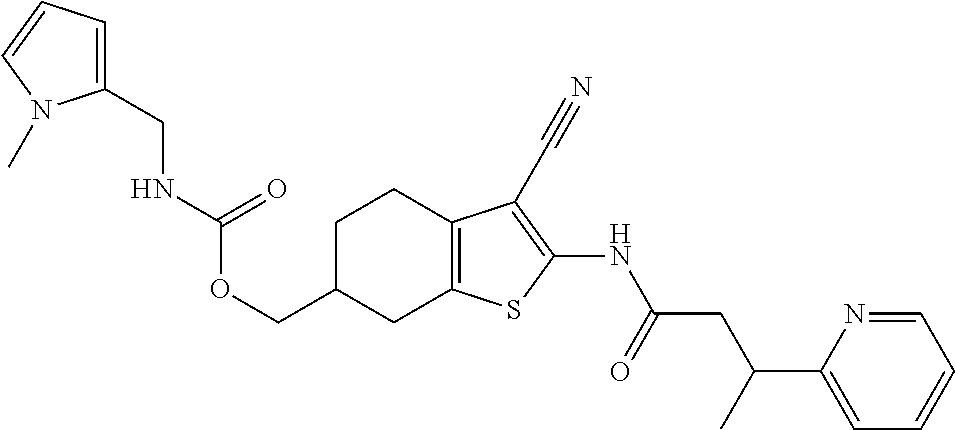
C(C1CC2=C(CC1)C(C#N)=C(NC(CC(C1=CC=CC=N1)C)=O)S2)OC(=O)NCC1=CC=CN1C
